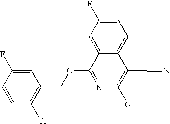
C1=CC(F)=CC(COC2=NC(O)=C(C=N)C3=CC=C(F)C=C23)=C1Cl
